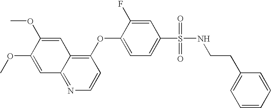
C1(OC2=CC=C(S(=O)(=O)NCCC3=CC=CC=C3)C=C2F)=C2C(=NC=C1)C=C(OC)C(OC)=C2
